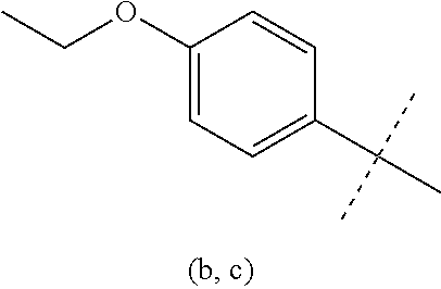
C1(OCC)=CC=C(C(C)(C)C)C=C1
